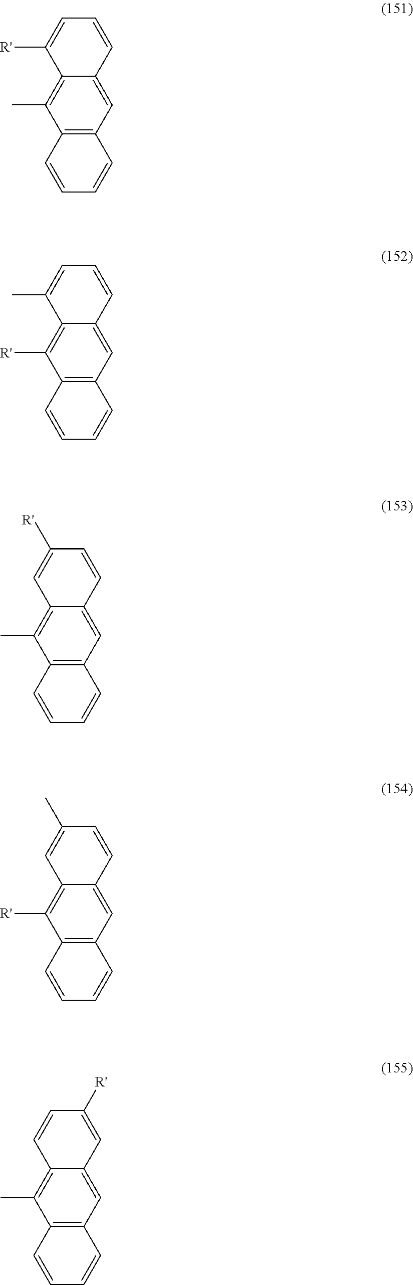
C12=C(C=C3C(=C1C)C([R'])=CC=C3)C=CC=C2.C12=C(C=C3C(=C1[R'])C(C)=CC=C3)C=CC=C2.C12=C(C=C3C(=C1C)C=C([R'])C=C3)C=CC=C2.C12=C(C=C3C(=C1[R'])C=C(C)C=C3)C=CC=C2.C12=C(C=C3C(=C1C)C=CC([R'])=C3)C=CC=C2
